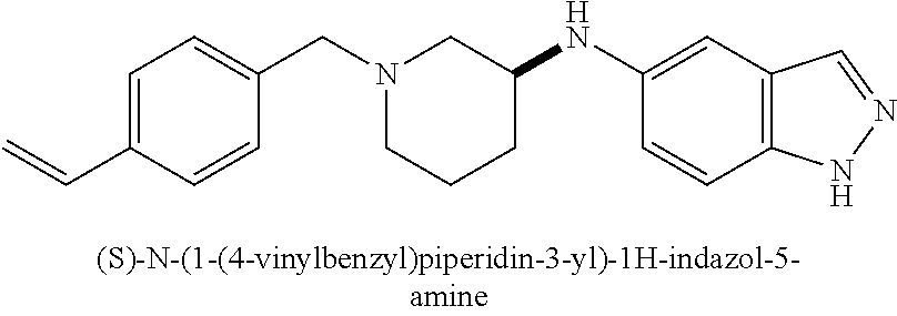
N1(CC2=CC=C(C=C)C=C2)CCCC(NC2=CC3=C(C=C2)NN=C3)C1
